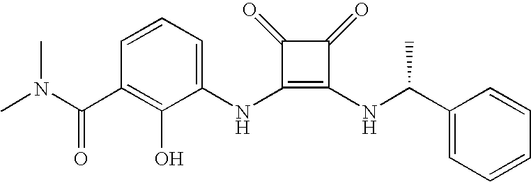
CN(C(C1=C(O)C(NC2=C(NC(C3=CC=CC=C3)C)C(=O)C2=O)=CC=C1)=O)C
